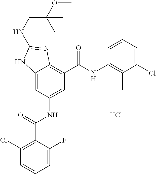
C12=CC(NC(C3=C(Cl)C=CC=C3F)=O)=CC(C(NC3=C(C)C(Cl)=CC=C3)=O)=C1N=C(NCC(OC)(C)C)N2.Cl
